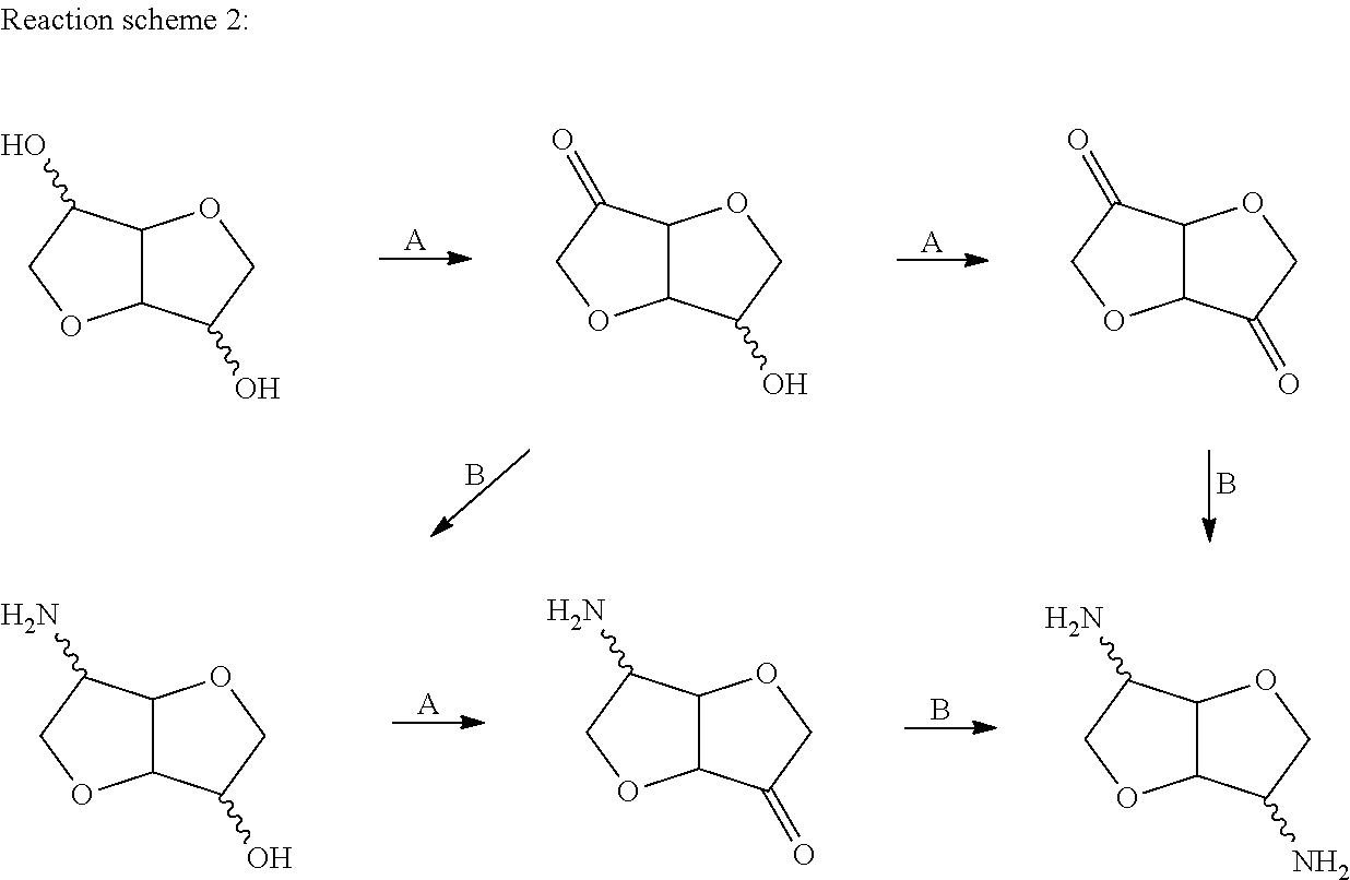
C12C(C(O)CO1)OCC2O.[A].C12C(C(=O)CO1)OCC2O.[A].C12C(C(=O)CO1)OCC2=O.B.B.C12C(C(N)CO1)OCC2O.[A].C12C(C(N)CO1)OCC2=O.B.C12C(C(N)CO1)OCC2N
